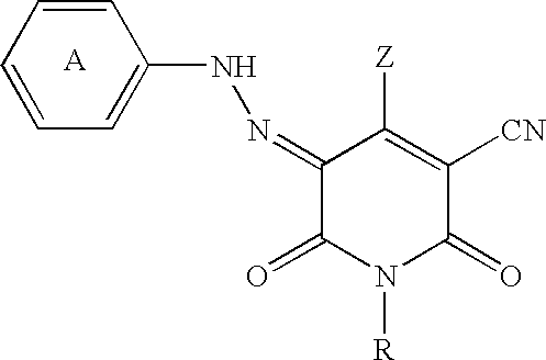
C1=CC=C(NN=C2C(=O)N([R])C(=O)C([CN])=C2[Z])C=C1
